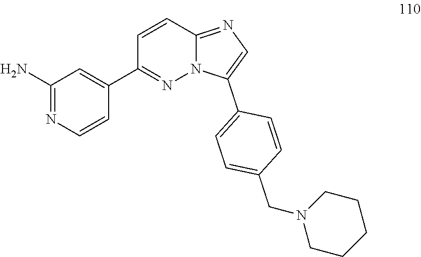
C1(N)=NC=CC(C2=NN3C(=NC=C3C3=CC=C(CN4CCCCC4)C=C3)C=C2)=C1
